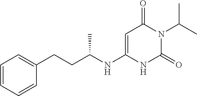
C(C(NC1=CC(=O)N(C(C)C)C(=O)N1)C)CC1=CC=CC=C1
